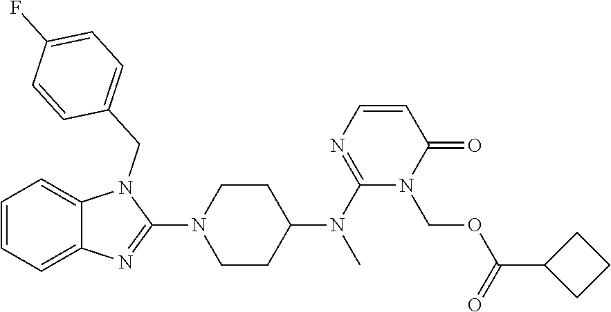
C1=CC=C2C(=C1)N(CC1=CC=C(F)C=C1)C(N1CCC(N(C3=NC=CC(=O)N3COC(C3CCC3)=O)C)CC1)=N2
